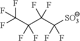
[SO3]C(F)(F)C(C(F)(F)C(F)(F)F)(F)F
